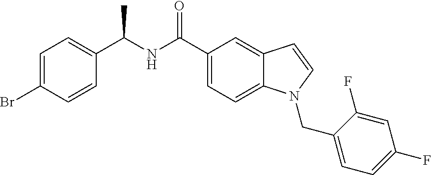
C1=C2C(=CC(C(NC(C3=CC=C(Br)C=C3)C)=O)=C1)C=CN2CC1=CC=C(F)C=C1F
